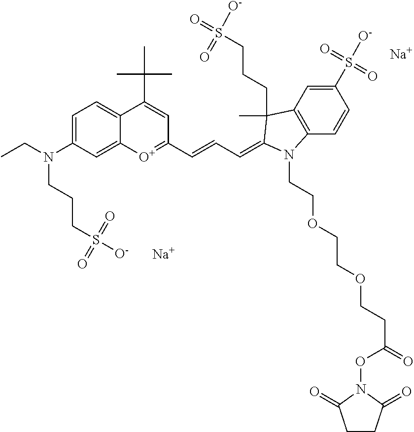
[Na].[Na].CCN(C1=CC=C2C(=C1)[O+]=C(C=CC=C1C(C)(CCCS(=O)([O-])=O)C3=C(C=CC(S([O-])(=O)=O)=C3)N1CCOCCOCCC(=O)ON1C(=O)CCC1=O)C=C2C(C)(C)C)CCCS([O-])(=O)=O
